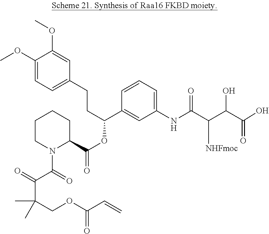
C1(CCC(C2=CC(NC(=O)C(C(C(=O)O)O)[NHFmoc])=CC=C2)OC(C2N(C(=O)C(=O)C(C)(C)COC(=O)C=C)CCCC2)=O)=CC=C(OC)C(OC)=C1
